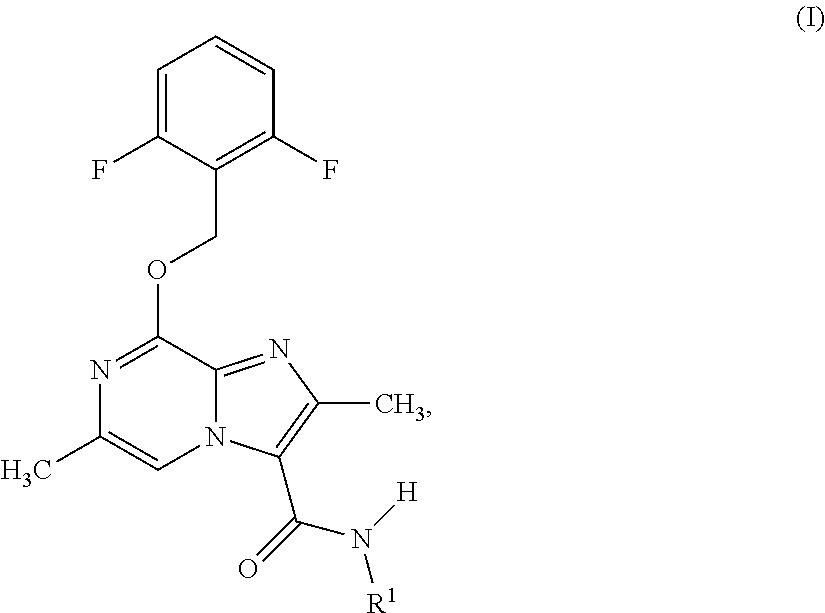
C1=C(F)C(COC2=NC(C)=CN3C2=NC(C)=C3C(N([R1])[H])=O)=C(F)C=C1
